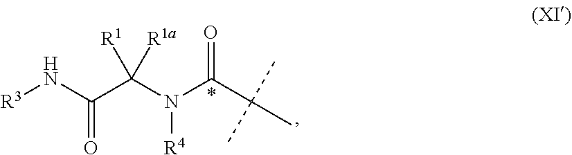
N([R4])(C([R1a])(C(N[R3])=O)[R1])C(=O)C(C)(C)C
